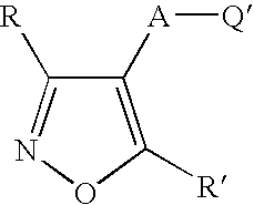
C1([A][Q])=C([R])ON=C1[R]
